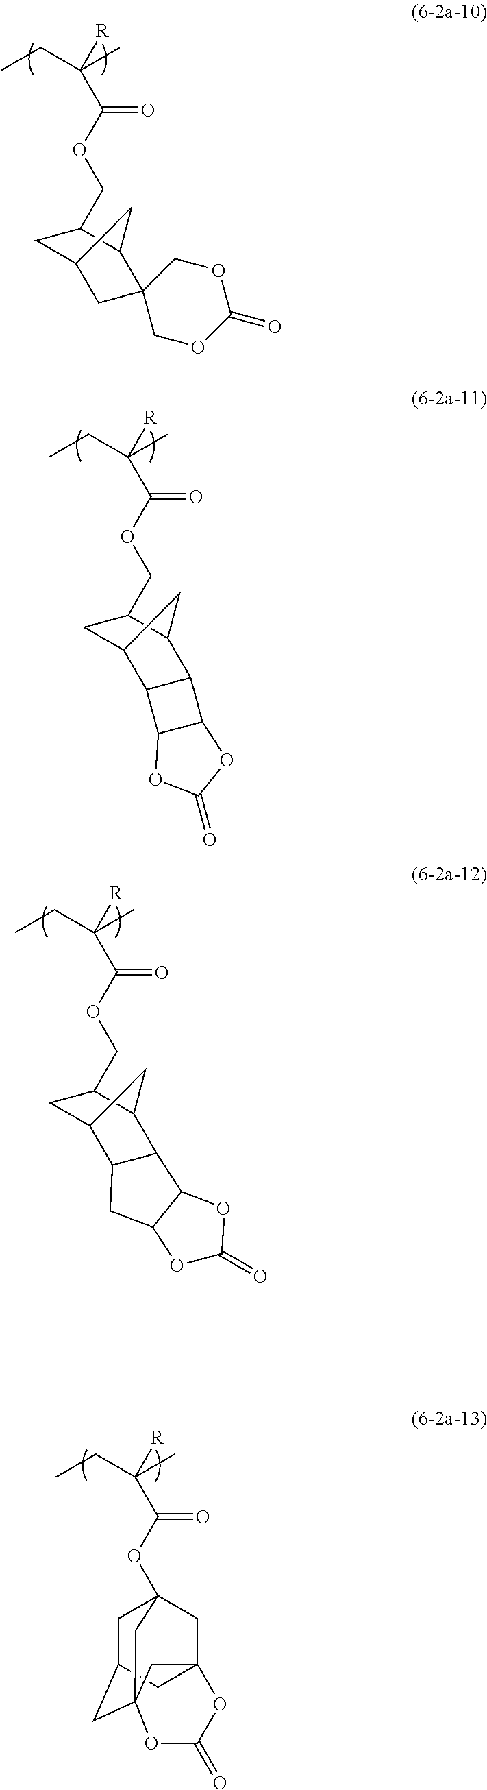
O(C(=O)C([R])(C)CC)CC1CC2C3C(C1C2)C1C3OC(=O)O1.O(C(=O)C([R])(C)CC)C12CC3CC4(C1)CC(C2)(C3)OC(=O)O4.O(C(=O)C([R])(C)CC)CC1CC2CC3(C1C2)COC(=O)OC3.O(C(=O)C([R])(C)CC)CC1CC2C3C(C1C2)C1C(C3)OC(=O)O1
